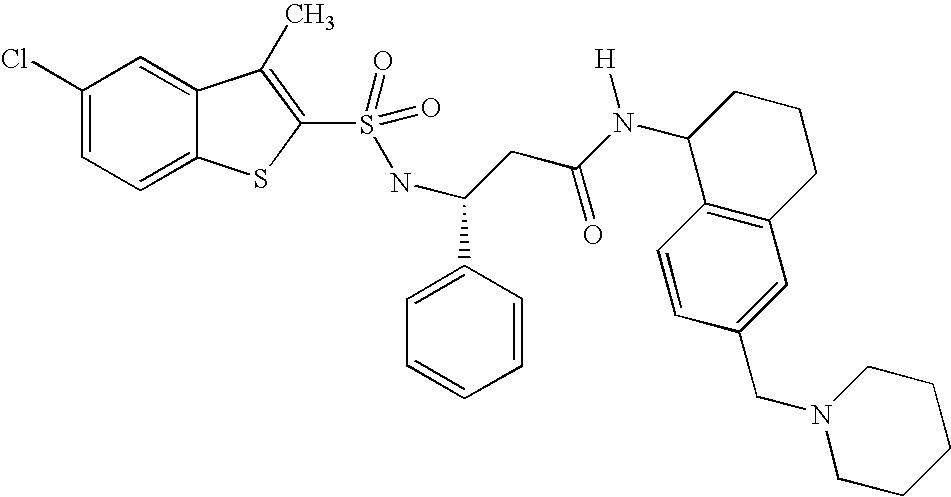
C1(Cl)=CC=C2C(=C1)C(C)=C(S(NC(CC(N(C1C3=C(CCC1)C=C(CN1CCCCC1)C=C3)[H])=O)C1=CC=CC=C1)(=O)=O)S2
